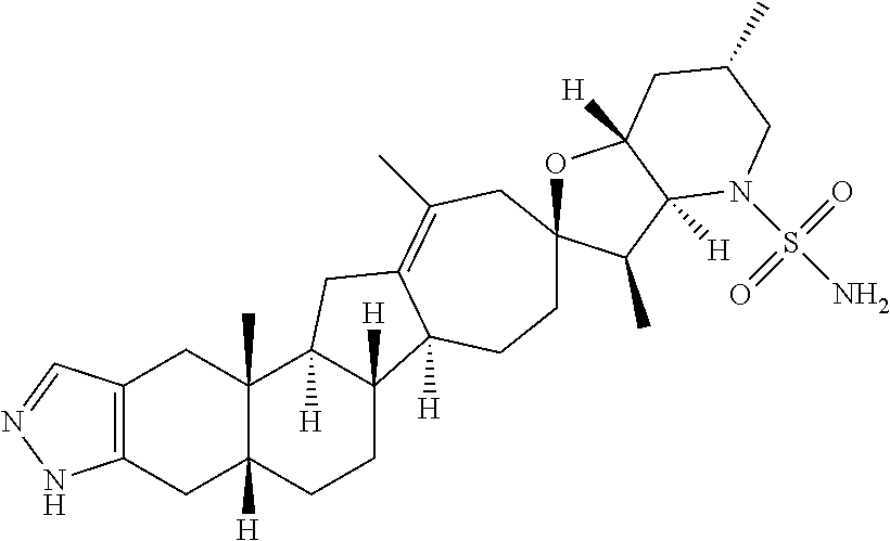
C1CC2([H])C([H])(CC3=C(C)CC4(OC5([H])C([H])(C4C)N(S(N)(=O)=O)CC(C)C5)CCC23[H])C2(C)C1([H])CC1=C(C2)C=NN1
